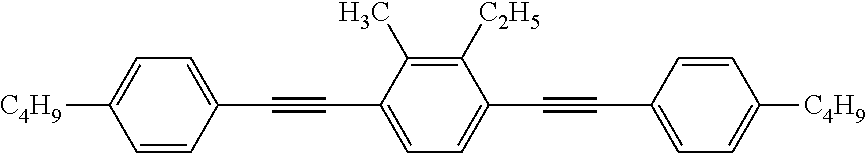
C1=CC(C#CC2=CC=C(C#CC3=CC=C([C4H9])C=C3)C([C2H5])=C2C)=CC=C1[C4H9]
